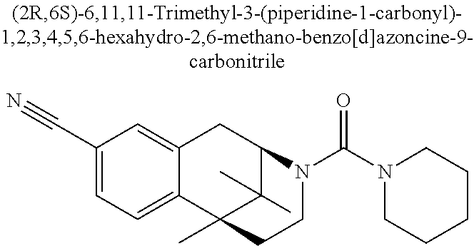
C1(C#N)=CC=C2C(=C1)CC1C(C)(C)C2(C)CCN1C(N1CCCCC1)=O
